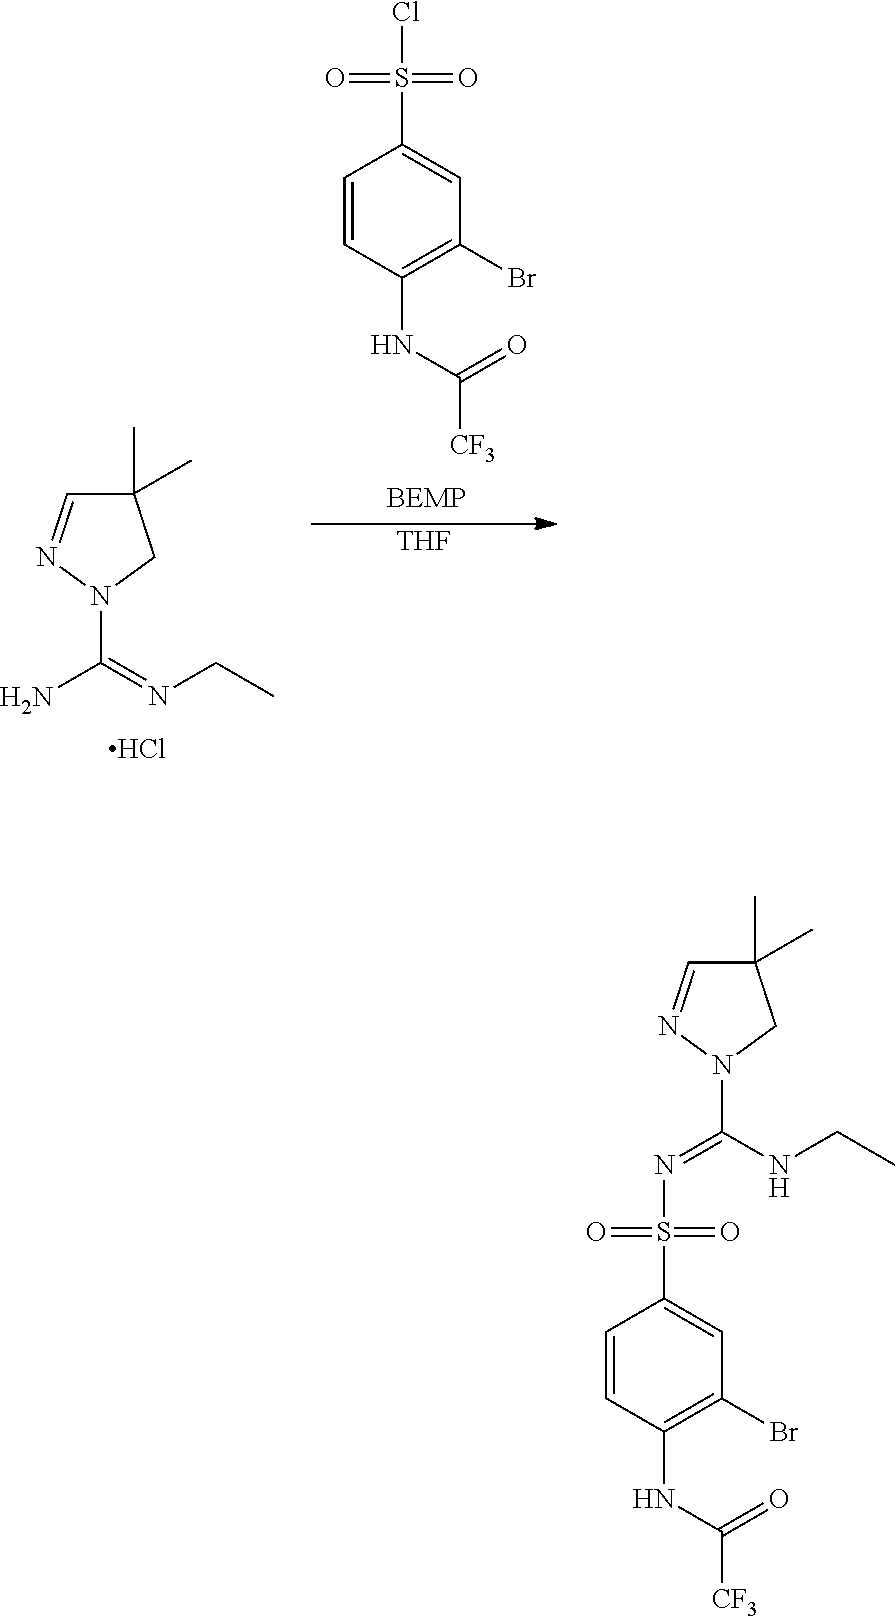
S(=O)(=O)(C1=CC(Br)=C(NC([CF3])=O)C=C1)Cl.[THF].C1(C)(C)C=NN(C(N)=NCC)C1.Cl.C1(C)(C)C=NN(C(=NS(=O)(=O)C2=CC(Br)=C(NC([CF3])=O)C=C2)NCC)C1
